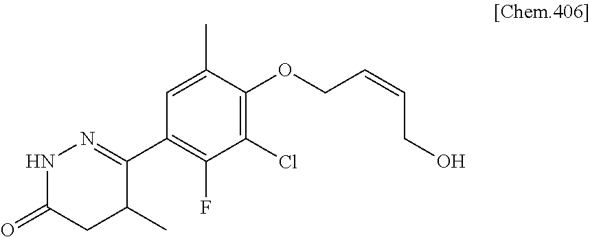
N1C(=O)CC(C)C(C2=C(F)C(Cl)=C(OCC=CCO)C(C)=C2)=N1
